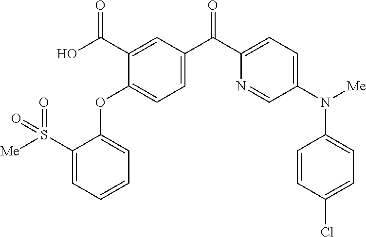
C1=C(C(O)=O)C(OC2=CC=CC=C2S([Me])(=O)=O)=CC=C1C(C1=CC=C(N([Me])C2=CC=C(Cl)C=C2)C=N1)=O
